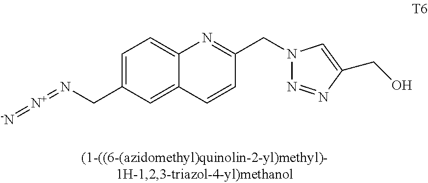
C1=C(CN=[N+]=[-N])C=C2C(=C1)N=C(CN1N=NC(CO)=C1)C=C2
